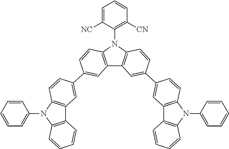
N1(C2=CC=CC=C2)C2=C(C3=C1C=CC(C1=CC4=C(N(C5=C([CN])C=CC=C5[NC])C5=C4C=C(C4=CC6=C(N(C7=CC=CC=C7)C7=C6C=CC=C7)C=C4)C=C5)C=C1)=C3)C=CC=C2
